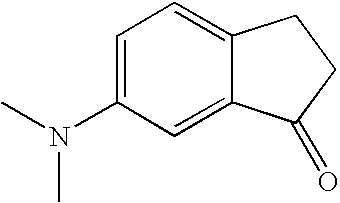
C1=C(N(C)C)C=C2C(=C1)CCC2=O
